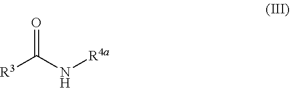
[R3]C(N[R4a])=O
